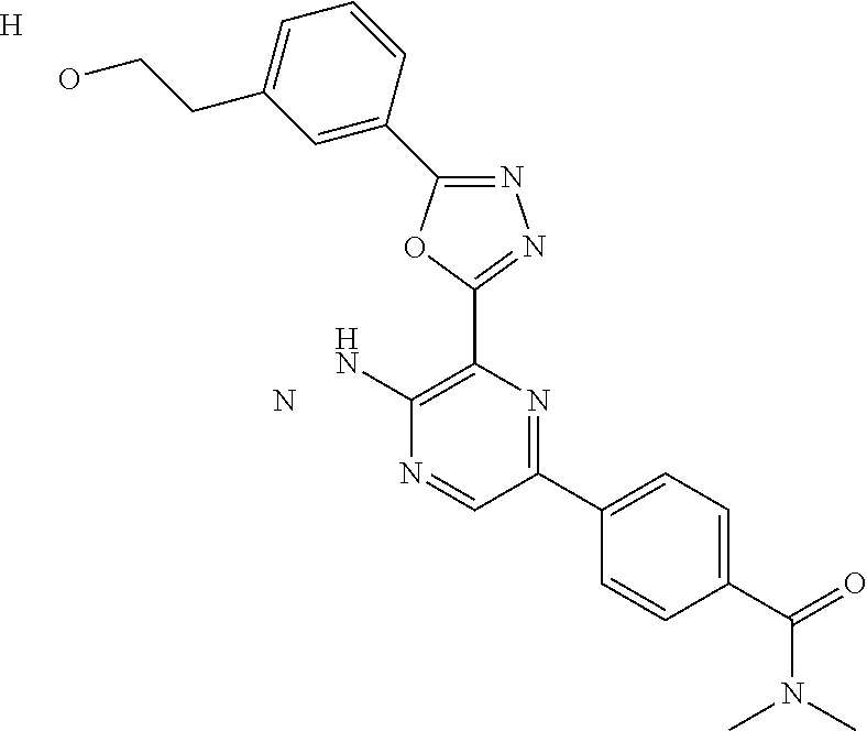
[H].OCCC1=CC=CC(C2=NN=C(C3=C(N)N=CC(C4=CC=C(C(=O)N(C)C)C=C4)=N3)O2)=C1.N
